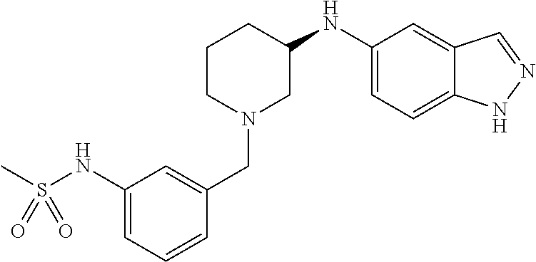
C1CN(CC2=CC(NS(C)(=O)=O)=CC=C2)CC(NC2=CC=C3C(=C2)C=NN3)C1
